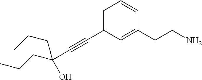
C1=C(C#CC(O)(CCC)CCC)C=C(CCN)C=C1
